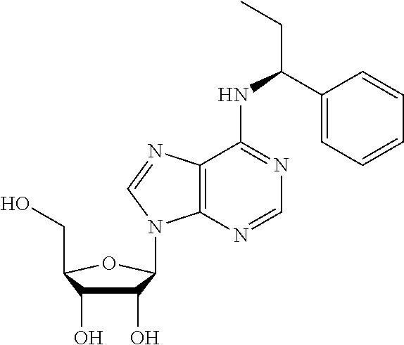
C(C1=CC=CC=C1)(NC1=NC=NC2=C1N=CN2C1C(O)C(O)C(CO)O1)CC
